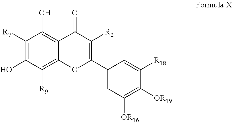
C1([R7])=C(O)C([R9])=C2C(=C1O)C(=O)C([R2])=C(C1=CC([OR16])=C([OR19])C([R18])=C1)O2
